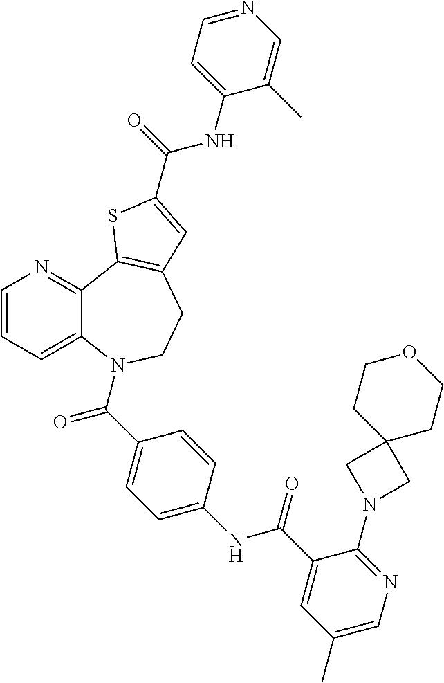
C1=CC=C2C(=N1)C1=C(CCN2C(C2=CC=C(NC(C3=CC(C)=CN=C3N3CC4(C3)CCOCC4)=O)C=C2)=O)C=C(C(=O)NC2=CC=NC=C2C)S1
